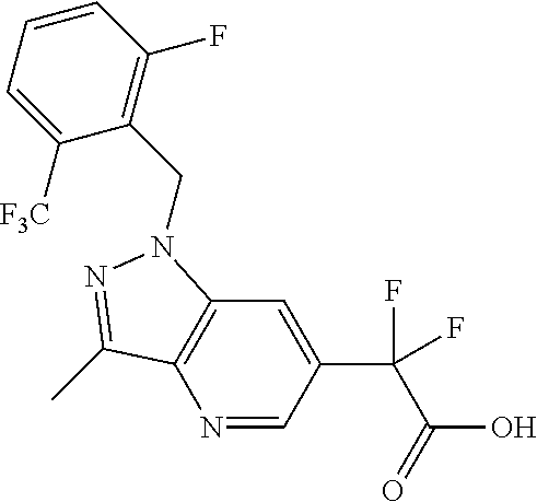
N1=CC(C(C(O)=O)(F)F)=CC2=C1C(C)=NN2CC1=C(F)C=CC=C1[F3C]
